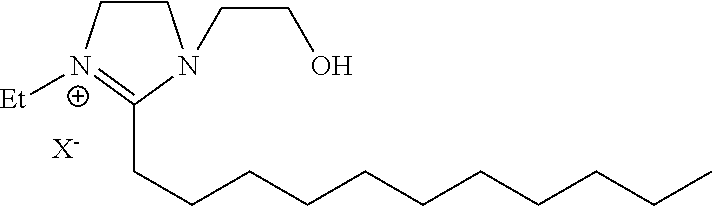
C1C[N+]([Et])=C(CCCCCCCCCCC)N1CCO.[X-]
